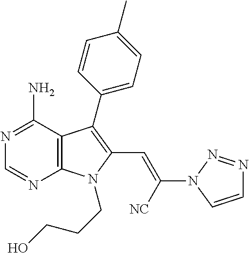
N1=C(N)C2=C(N=C1)N(CCCO)C(C=C(N1C=CN=N1)[NC])=C2C1=CC=C(C)C=C1
